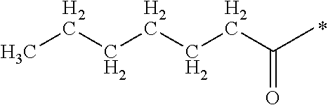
CCCCCCC(C)=O
